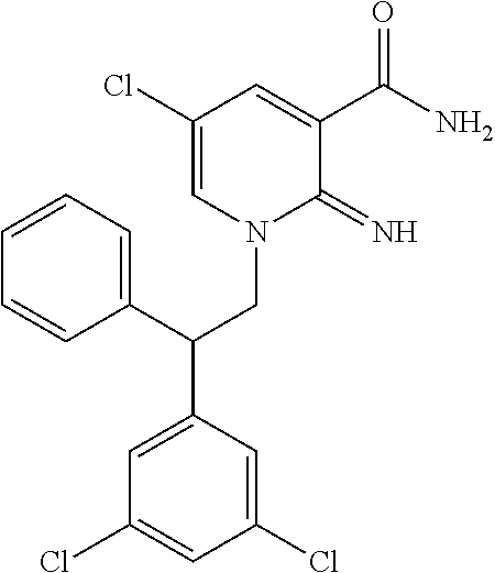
C1(Cl)=CN(CC(C2=CC(Cl)=CC(Cl)=C2)C2=CC=CC=C2)C(=N)C(C(N)=O)=C1
